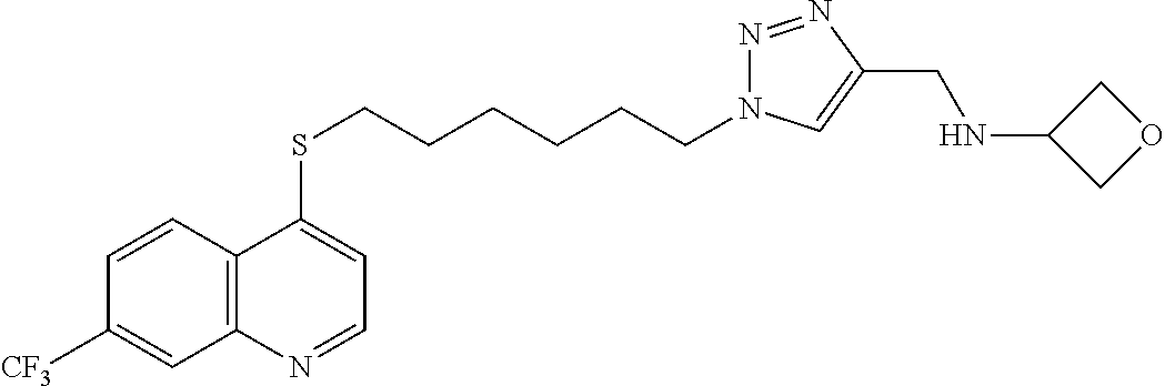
C12=C(C=CC([CF3])=C1)C(SCCCCCCN1N=NC(CNC3COC3)=C1)=CC=N2
